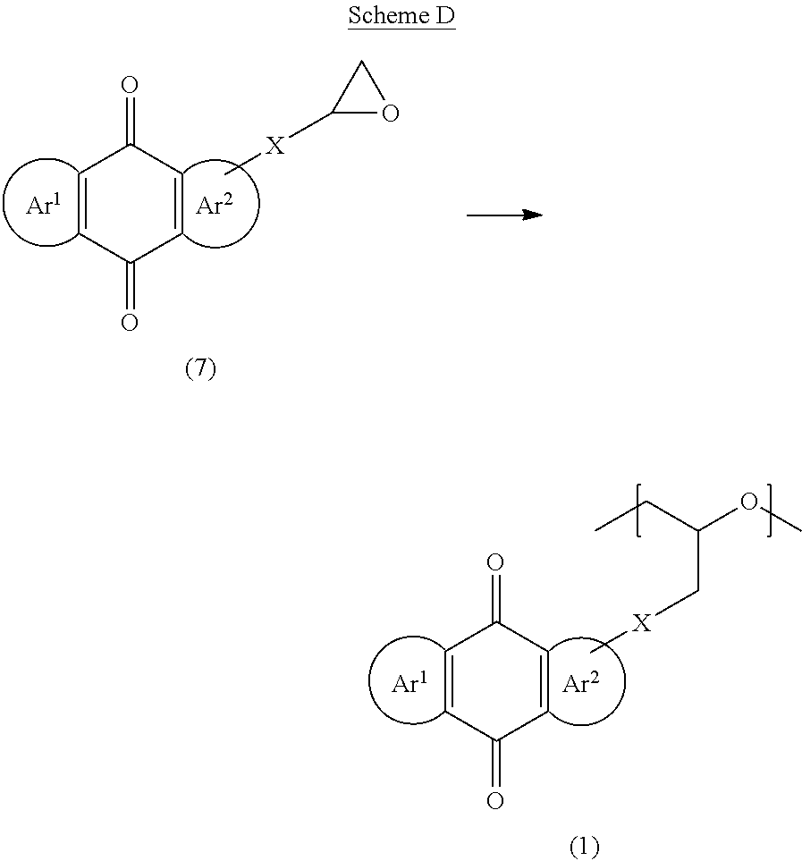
C1=CC(=O)C=CC1=O.[Ar2].[Ar1].C[X]C1OC1.C1=CC(=O)C=CC1=O.[Ar2].[Ar1].C[X]CC(CC)OC
